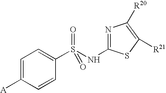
C1=C([A])C=CC(S(NC2=NC([R20])=C([R21])S2)(=O)=O)=C1
